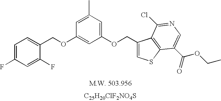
C1=C(F)C=C(F)C(COC2=CC(OCC3=CSC4=C3C(Cl)=NC=C4C(=O)OCC)=CC(C)=C2)=C1.[C25H20ClF2NO4S]
